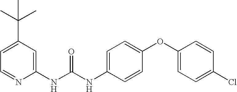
C1(NC(NC2=CC=C(OC3=CC=C(Cl)C=C3)C=C2)=O)=CC(C(C)(C)C)=CC=N1
